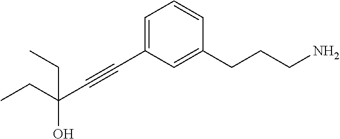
C1=C(C#CC(CC)(O)CC)C=C(CCCN)C=C1
